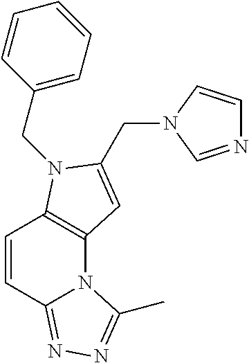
C12=C(N(CC3=CC=CC=C3)C(CN3C=NC=C3)=C1)C=CC1=NN=C(C)N21
